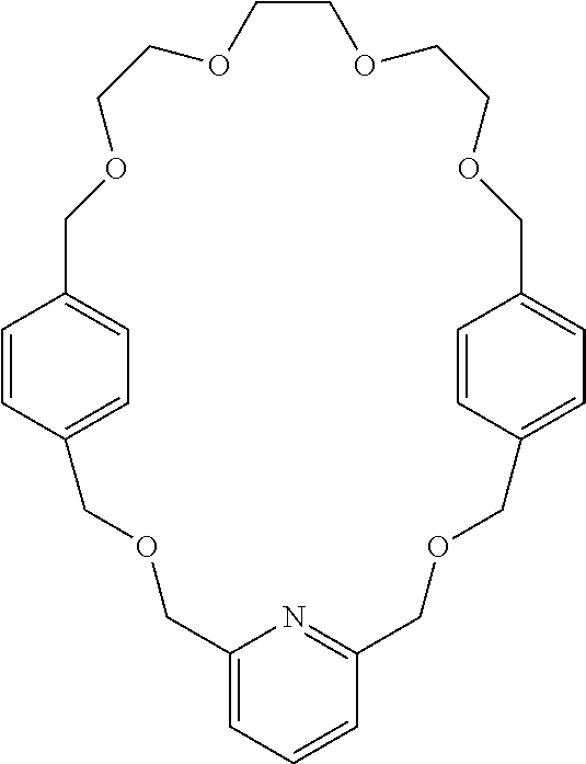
C1=CC2=CC=C1COCCOCCOCCOCC1=CC=C(C=C1)COCC1=NC(=CC=C1)COC2
